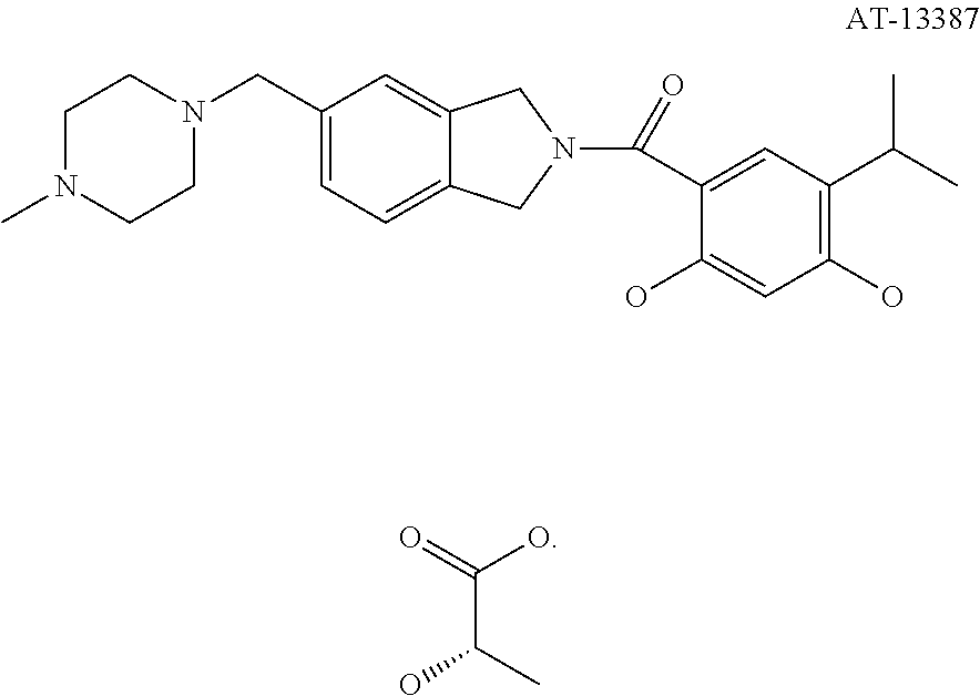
C1(CN2CCN(C)CC2)=CC=C2C(=C1)CN(C(=O)C1=CC(C(C)C)=C(O)C=C1O)C2.C(C(=O)O)(C)O
